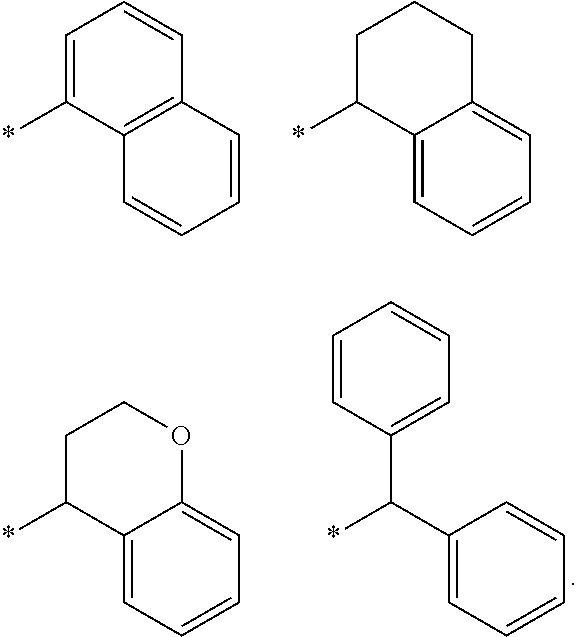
C1=C(*)C2=C(C=C1)C=CC=C2.C1C(*)C2=CC=CC=C2CC1.C1C(*)C2=CC=CC=C2OC1.C1(C(C2=CC=CC=C2)*)=CC=CC=C1
